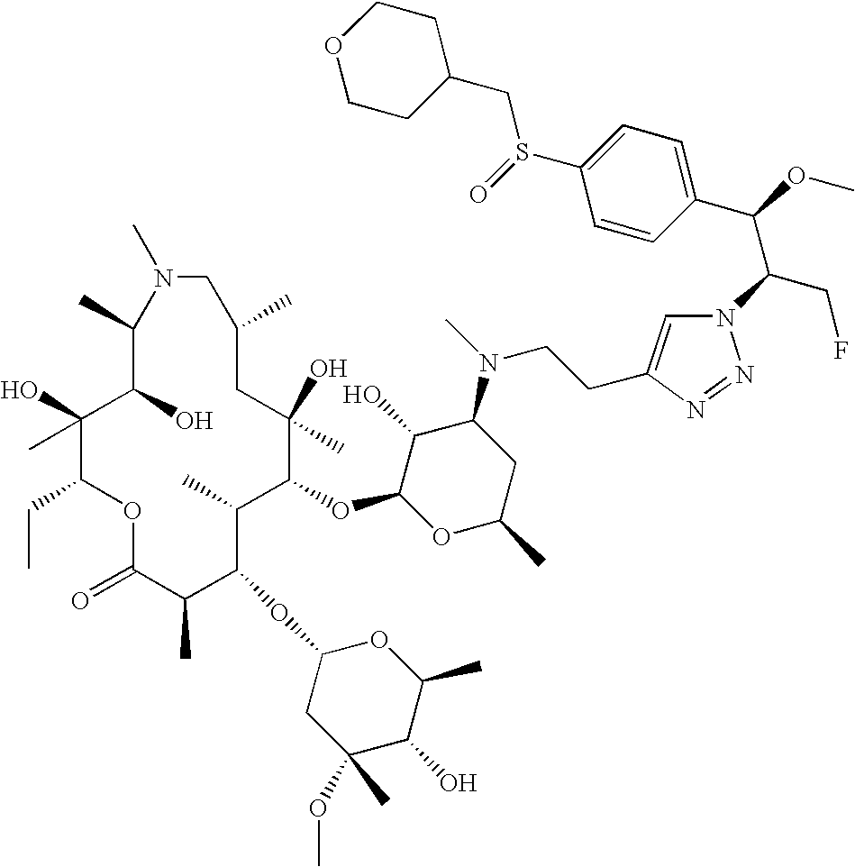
C1(O)(C)C(CC)OC(=O)C(C)C(OC2CC(OC)(C)C(O)C(C)O2)C(C)C(OC2OC(C)CC(N(C)CCC3=CN(C(CF)C(C4=CC=C(S(=O)CC5CCOCC5)C=C4)OC)N=N3)C2O)C(O)(C)CC(C)CN(C)C(C)C1O
